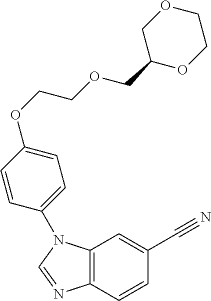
C12=C(C=CC(C#N)=C1)N=CN2C1=CC=C(OCCOCC2OCCOC2)C=C1
